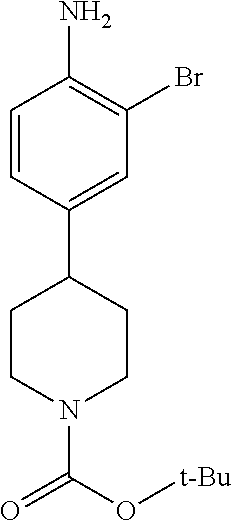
C1=CC(C2CCN(C(O[t-Bu])=O)CC2)=CC(Br)=C1N
